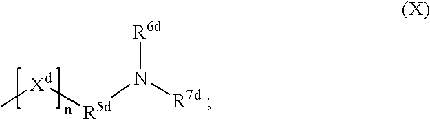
[R5d](N([R6d])[R7d ])[Xd]C
